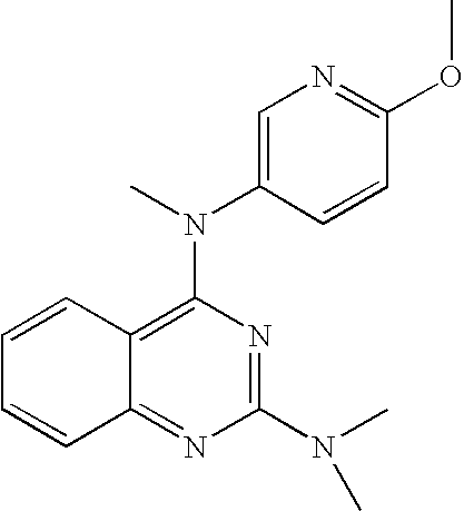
C12=NC(N(C)C)=NC(N(C3=CN=C(OC)C=C3)C)=C1C=CC=C2
